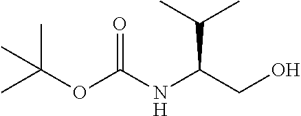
CC(OC(NC(CO)C(C)C)=O)(C)C
